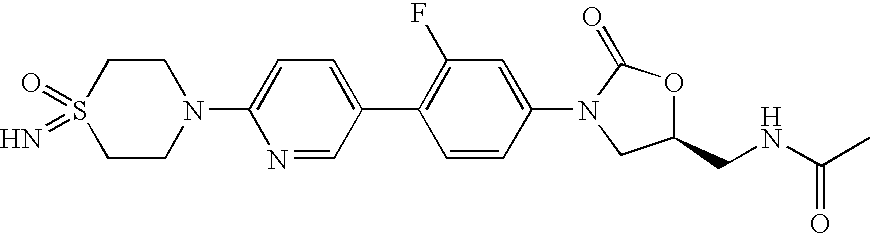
S1(=O)(=N)CCN(C2=CC=C(C3=C(F)C=C(N4CC(CNC(C)=O)OC4=O)C=C3)C=N2)CC1
